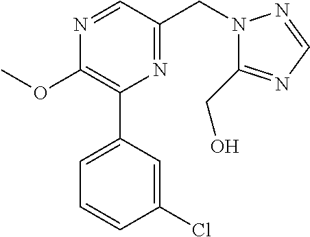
C1(OC)=C(C2=CC=CC(Cl)=C2)N=C(CN2C(CO)=NC=N2)C=N1
